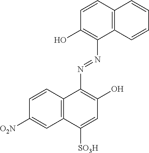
C1=CC2=C(C=C1[O2N])C([SO3H])=CC(O)=C2N=NC1=C(O)C=CC2=C1C=CC=C2
